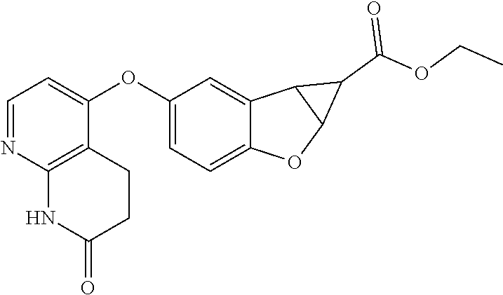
C1(OC2=CC=NC3=C2CCC(=O)N3)=CC=C2C(=C1)C1C(O2)C1C(=O)OCC
